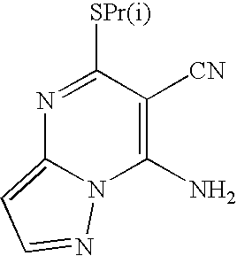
N1=C([SPr(i)])C([CN])=C(N)N2C1=CC=N2
